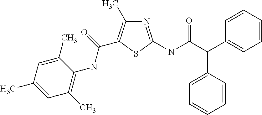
N1=C(NC(=O)C(C2=CC=CC=C2)C2=CC=CC=C2)SC(C(NC2=C(C)C=C(C)C=C2C)=O)=C1C
